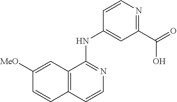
C1([MeO])=CC2=C(C=C1)C=CN=C2NC1=CC(C(=O)O)=NC=C1
